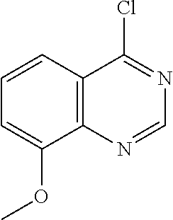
C12=C(N=CN=C1Cl)C(OC)=CC=C2
